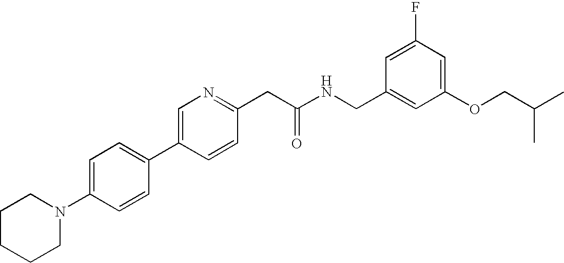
C1(N2CCCCC2)=CC=C(C2=CN=C(CC(NCC3=CC(OCC(C)C)=CC(F)=C3)=O)C=C2)C=C1
